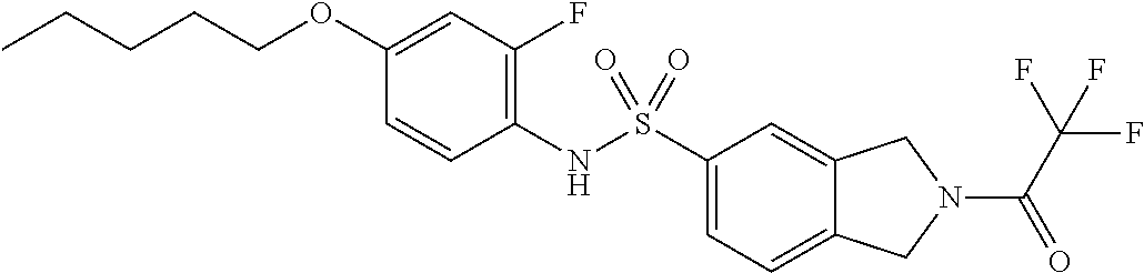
C1(NS(C2=CC=C3C(=C2)CN(C(C(F)(F)F)=O)C3)(=O)=O)=C(F)C=C(OCCCCC)C=C1
